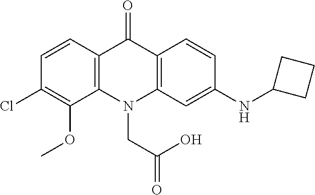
C12=C(N(CC(=O)O)C3=C(C1=O)C=CC(NC1CCC1)=C3)C(OC)=C(Cl)C=C2
